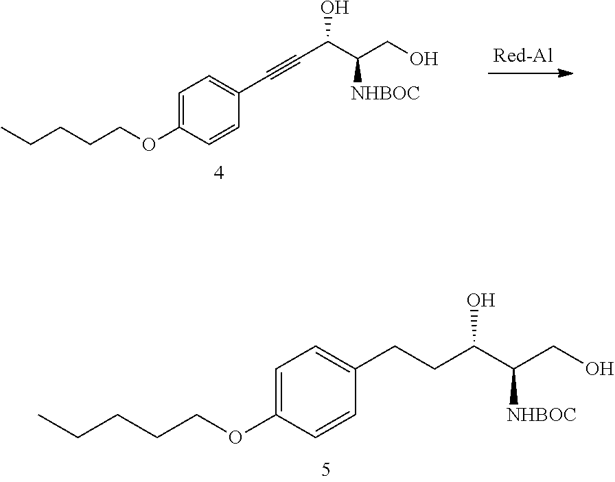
C1=C(OCCCCC)C=CC(C#CC(C(CO)[NHBOC])O)=C1.C1=C(OCCCCC)C=CC(CCC(C(CO)[NHBOC])O)=C1
